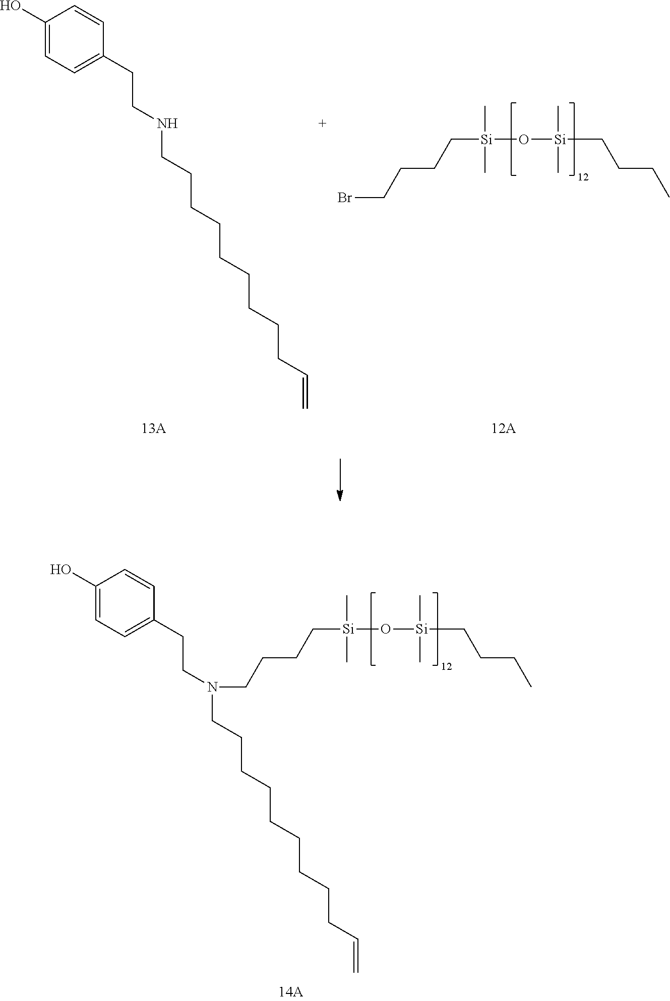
C1(O)=CC=C(CCN(CCCCCCCCCC=C)CCCC[Si](C)(C)O[Si](CCCC)(C)C)C=C1.C1(O)=CC=C(CCNCCCCCCCCCC=C)C=C1.BrCCCC[Si](C)(C)O[Si](CCCC)(C)C
